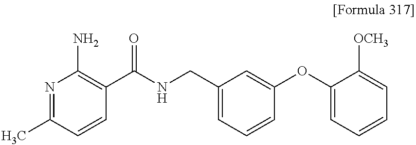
N1=C(C)C=CC(C(NCC2=CC=CC(OC3=CC=CC=C3[OCH3])=C2)=O)=C1N
